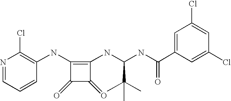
N1=CC=CC(NC2=C(NC(NC(C3=CC(Cl)=CC(Cl)=C3)=O)C(C)(C)C)C(=O)C2=O)=C1Cl
